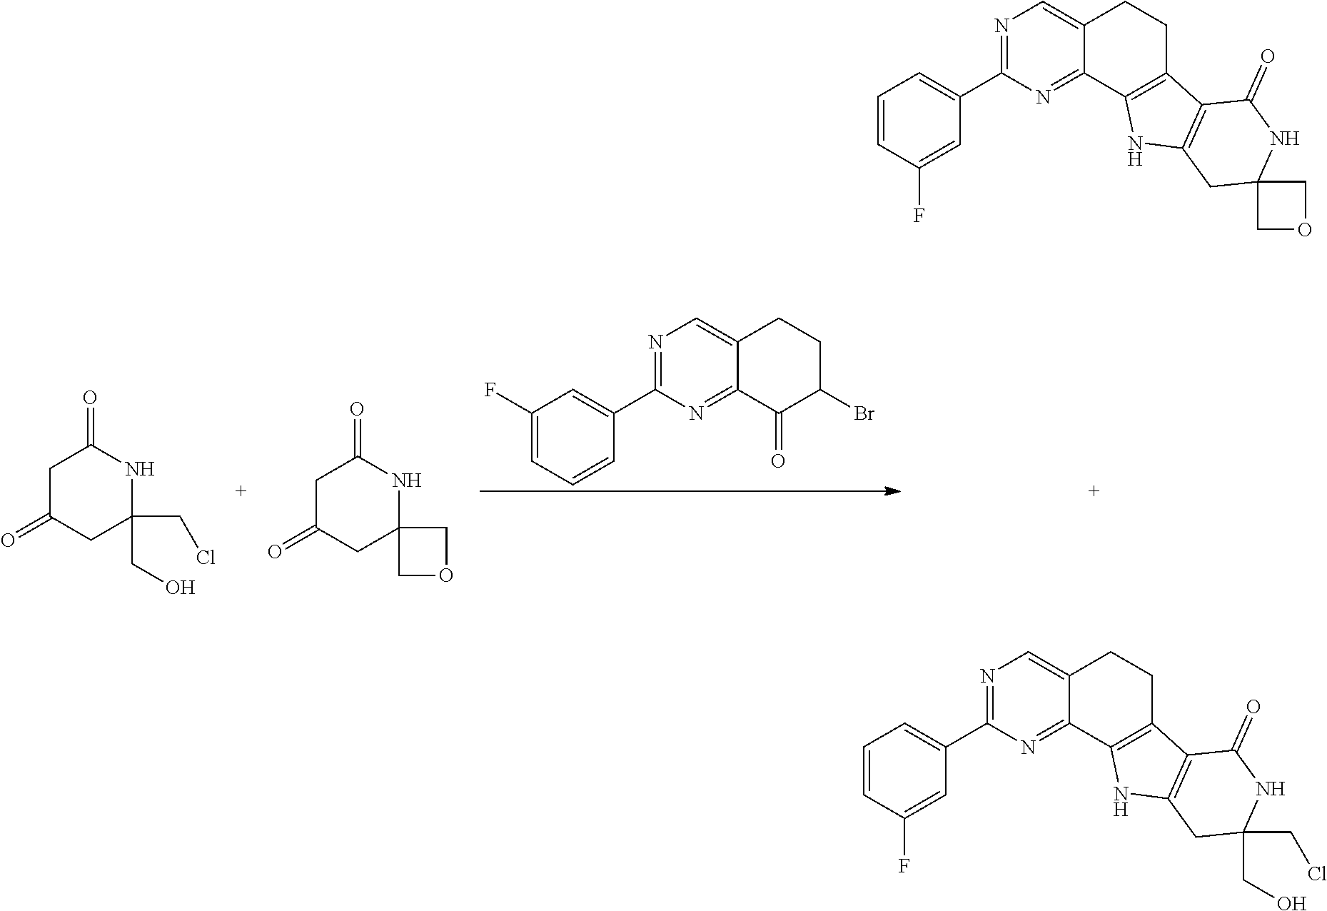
C1(F)=CC=CC(C2=NC=C3C(=N2)C(=O)C(Br)CC3)=C1.C1C(=O)CC2(NC1=O)COC2.C1C(=O)CC(CCl)(CO)NC1=O.C1=CC(F)=CC(C2=NC=C3C(=N2)C2=C(CC3)C3=C(N2)CC2(NC3=O)COC2)=C1.C1=CC(F)=CC(C2=NC=C3C(=N2)C2=C(CC3)C3=C(N2)CC(CO)(CCl)NC3=O)=C1
